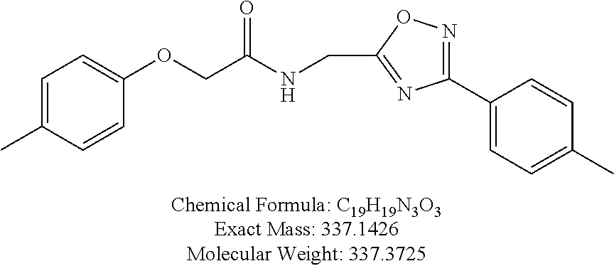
C1=C(C)C=CC(OCC(NCC2=NC(C3=CC=C(C)C=C3)=NO2)=O)=C1
